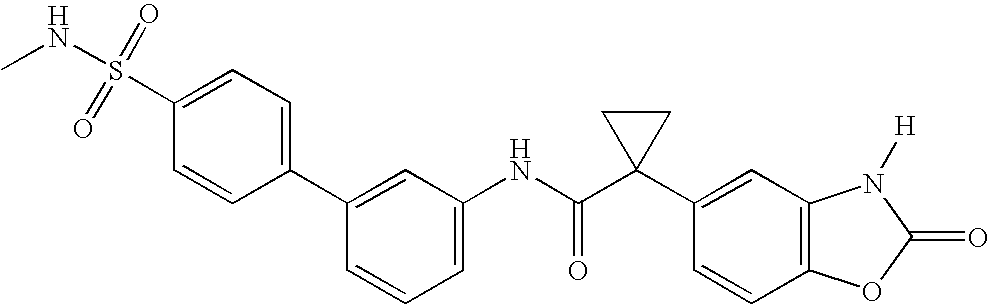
C1(NC(C2(C3=CC4=C(C=C3)OC(=O)N4[H])CC2)=O)=CC=CC(C2=CC=C(S(NC)(=O)=O)C=C2)=C1
